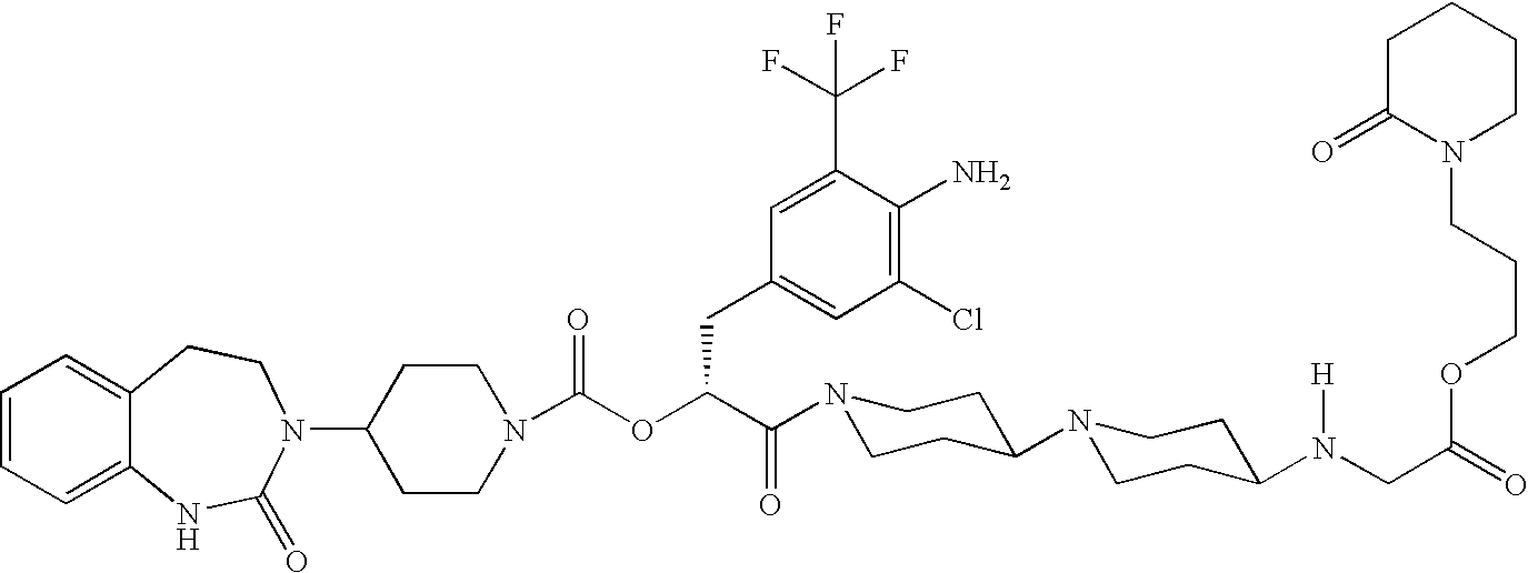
C1(N2C(=O)NC3=CC=CC=C3CC2)CCN(C(OC(C(N2CCC(N3CCC(N(CC(=O)OCCCN4CCCCC4=O)[H])CC3)CC2)=O)CC2=CC(Cl)=C(N)C(C(F)(F)F)=C2)=O)CC1
